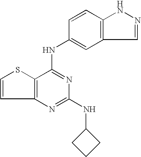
C12=C(C(NC3=CC4=C(C=C3)NN=C4)=NC(NC3CCC3)=N1)SC=C2
